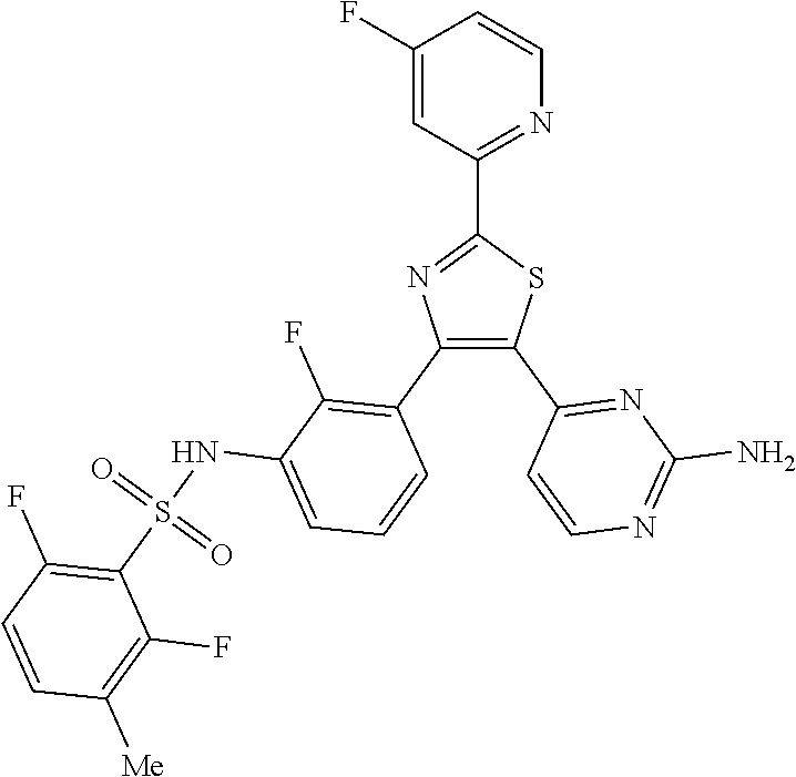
N1=C(C2=NC(C3=C(F)C(NS(C4=C(F)C=CC([Me])=C4F)(=O)=O)=CC=C3)=C(C3=NC(N)=NC=C3)S2)C=C(F)C=C1
